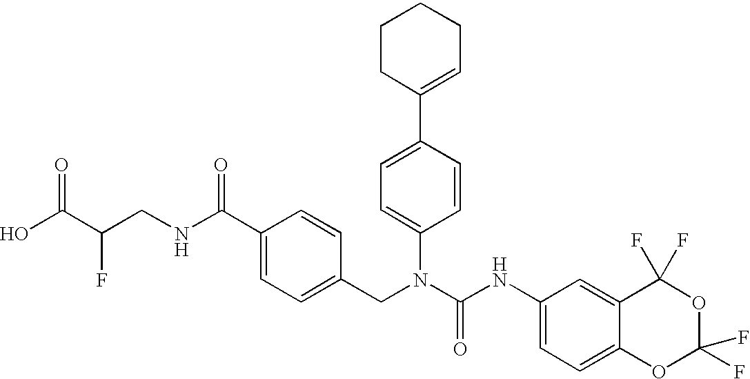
OC(C(CNC(C1=CC=C(CN(C(NC2=CC=C3C(=C2)C(F)(F)OC(F)(F)O3)=O)C2=CC=C(C3=CCCCC3)C=C2)C=C1)=O)F)=O
